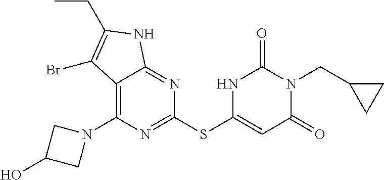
C1(N2CC(O)C2)=C2C(=NC(SC3=CC(=O)N(CC4CC4)C(=O)N3)=N1)NC(CC)=C2Br
